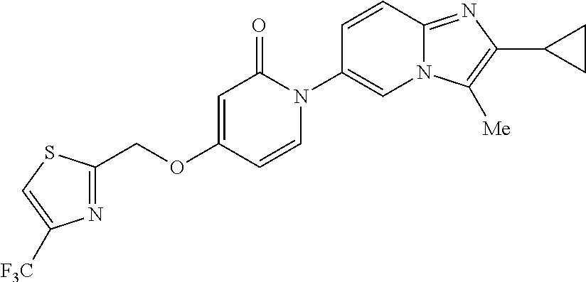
C(OC1=CC(=O)N(C2=CN3C(=NC(C4CC4)=C3[Me])C=C2)C=C1)C1=NC([F3C])=CS1
